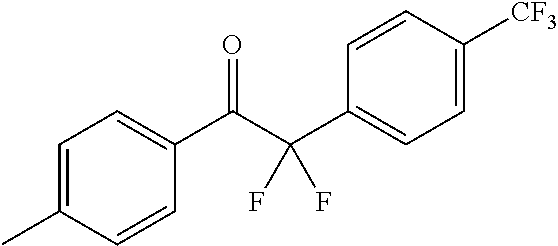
C1=C(C)C=CC(C(C(C2=CC=C([CF3])C=C2)(F)F)=O)=C1
